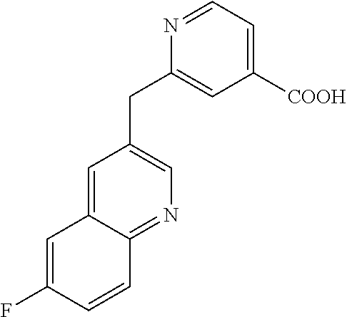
C1=C2C(=NC=C1CC1=CC([COOH])=CC=N1)C=CC(F)=C2
